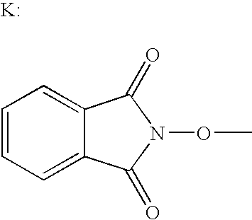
C1=CC=C2C(=C1)C(=O)N(OC)C2=O.[K]
